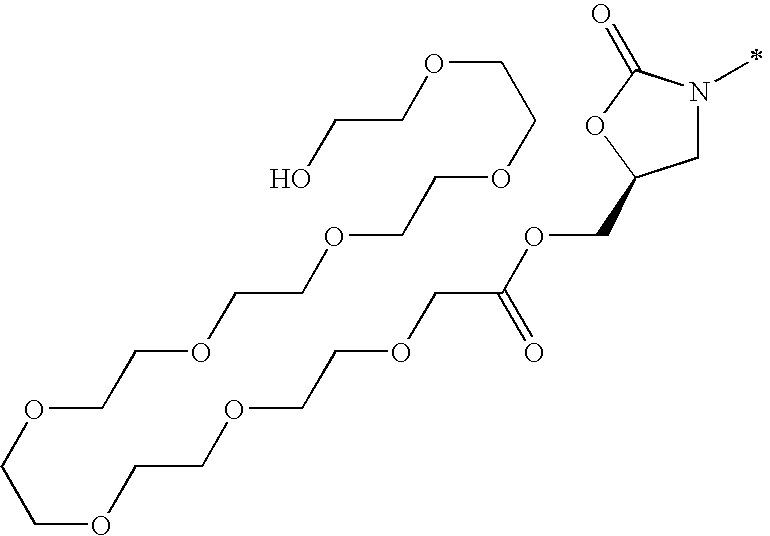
C1N(C)C(=O)OC1COC(COCCOCCOCCOCCOCCOCCOCCOCCO)=O
